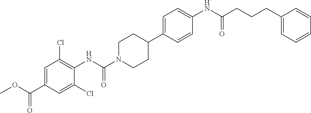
C1=C(C(OC)=O)C=C(Cl)C(NC(N2CCC(C3=CC=C(NC(CCCC4=CC=CC=C4)=O)C=C3)CC2)=O)=C1Cl
